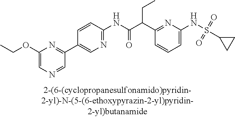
C1=C(NS(=O)(=O)C2CC2)N=C(C(C(NC2=NC=C(C3=NC(OCC)=CN=C3)C=C2)=O)CC)C=C1
